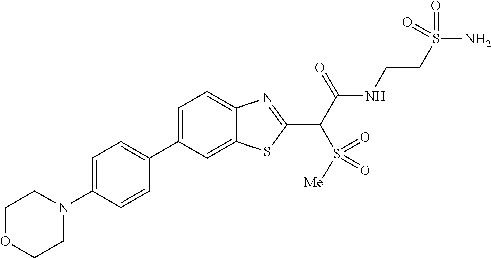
C1=C(N2CCOCC2)C=CC(C2=CC=C3C(=C2)SC(C(C(NCCS(N)(=O)=O)=O)S([Me])(=O)=O)=N3)=C1
